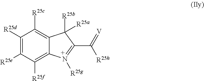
C1([R25d])=C([R25e])C([R25f])=C2C(=C1[R25c])C([R25b])([R25a])C(C([R25h])=[V])=N2[R25g]
